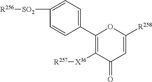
C1=C([SO2][R256])C=CC(C2=C([X36][R257])C(=O)C=C([R258])O2)=C1
